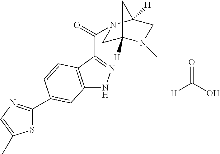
[H]C(=O)O.C1C2([H])N(C)CC([H])(C2)N1C(=O)C1=NNC2=C1C=CC(C1=NC=C(C)S1)=C2
